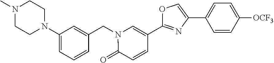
C1(N2CCN(C)CC2)=CC=CC(CN2C(=O)C=CC(C3=NC(C4=CC=C([OCF3])C=C4)=CO3)=C2)=C1
